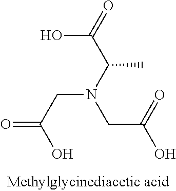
OC(=O)C(N(CC(O)=O)CC(=O)O)C
